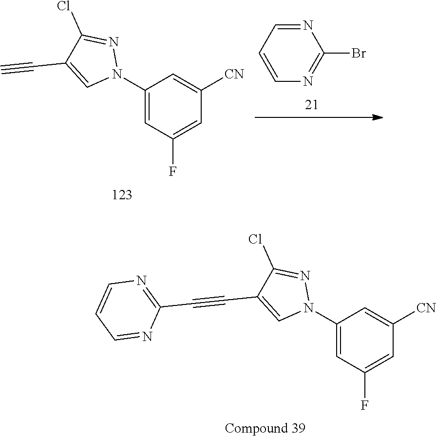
C1(N2N=C(Cl)C(C#CC3=NC=CC=N3)=C2)=CC(F)=CC([CN])=C1.N1=CC=CN=C1Br.C1(N2N=C(Cl)C(C#C)=C2)=CC(F)=CC([CN])=C1
